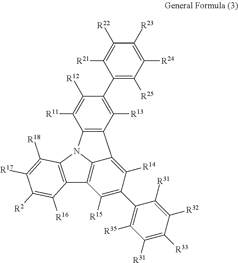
C12=C(N3C4=C(C([R13])=C(C5=C([R25])C([R24])=C([R23])C([R22])=C5[R21])C([R12])=C4[R11])C4=C([R14])C(C5=C([R35])C([R31])=C([R33])C([R32])=C5[R31])=C([R15])C1=C34)C([R18])=C([R17])C([R2])=C2[R16]
